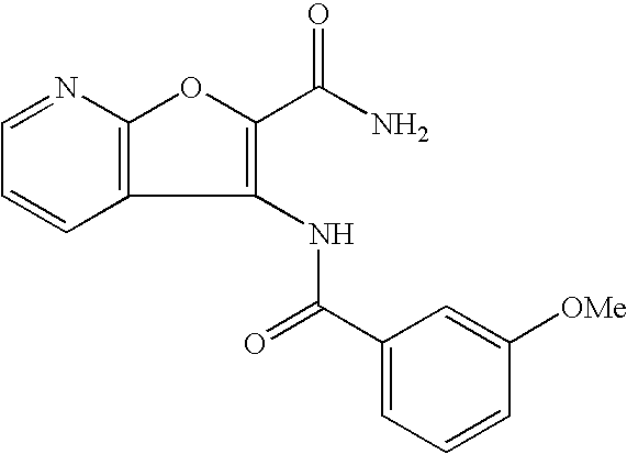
C12=C(N=CC=C1)OC(C(N)=O)=C2NC(=O)C1=CC=CC([OMe])=C1
